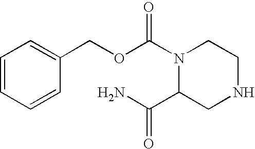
N1(C(OCC2=CC=CC=C2)=O)C(C(N)=O)CNCC1
